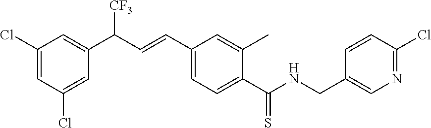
C1(C=CC(C2=CC(Cl)=CC(Cl)=C2)[CF3])=CC=C(C(NCC2=CN=C(Cl)C=C2)=S)C(C)=C1
